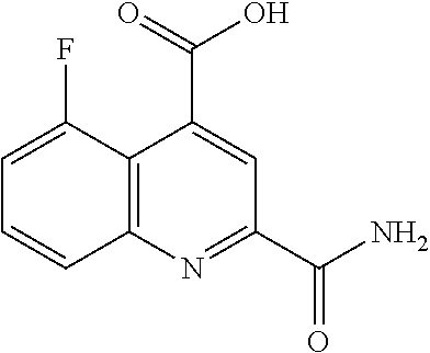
C12=C(N=C(C(N)=O)C=C1C(=O)O)C=CC=C2F
